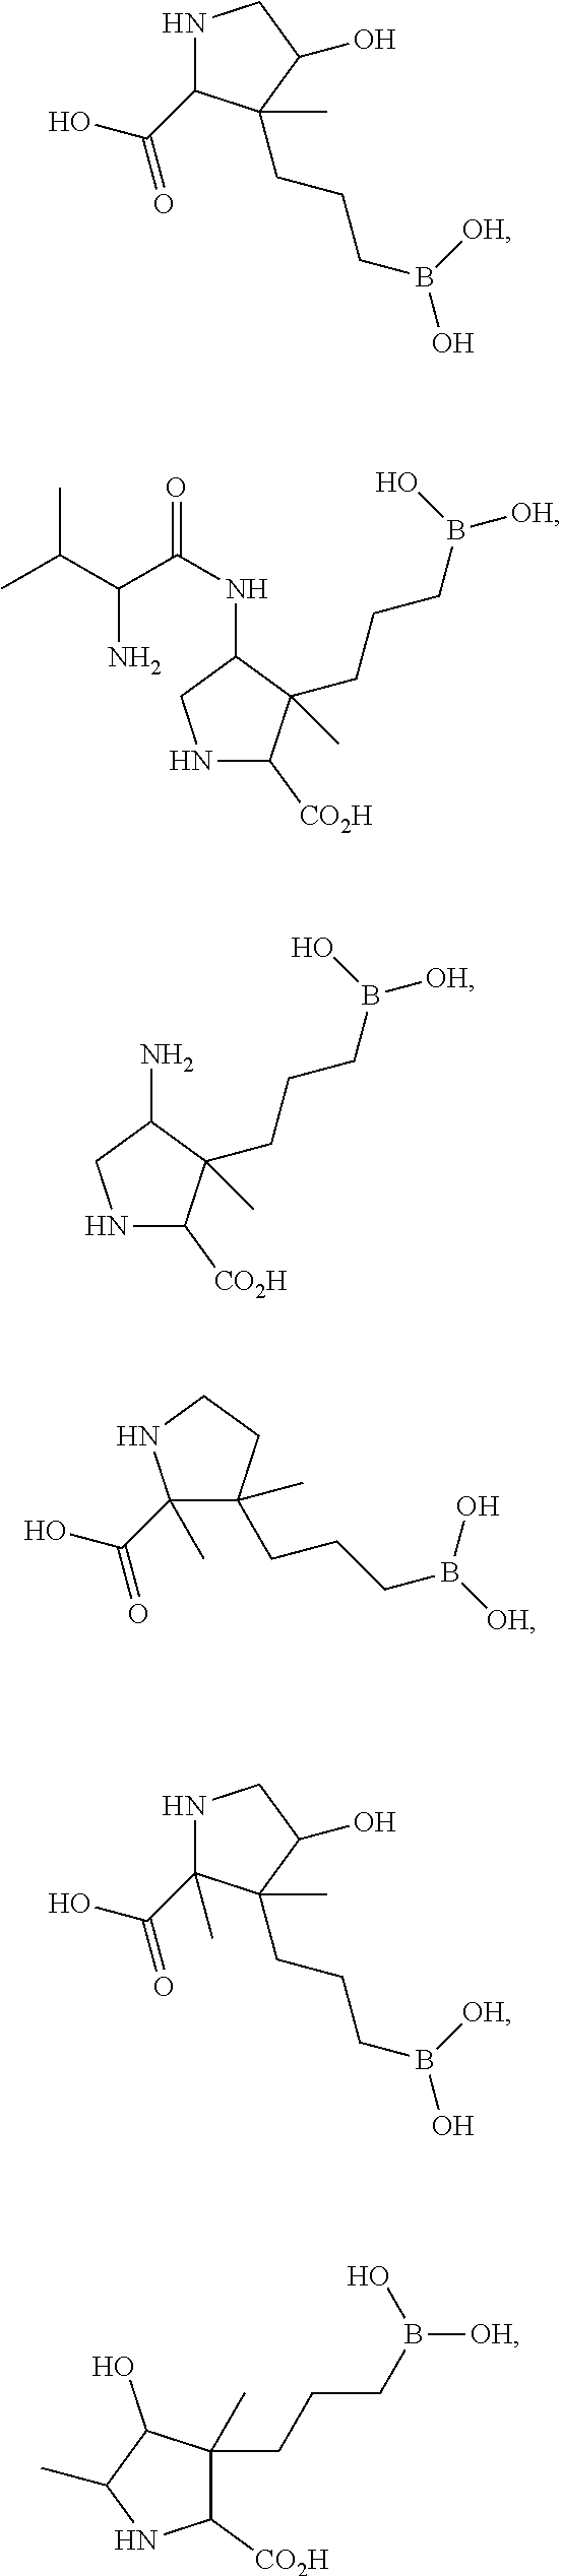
N1C(C(O)=O)C(C)(CCCB(O)[OH])C(O)C1.N1C([CO2H])C(CCCB([OH])O)(C)C(NC(=O)C(C(C)C)N)C1.N1C([CO2H])C(CCCB([OH])O)(C)C(N)C1.C1(C(O)=O)(C)C(CCCB([OH])O)(C)CCN1.N1C(C(O)=O)(C)C(C)(CCCB(O)[OH])C(O)C1.C1([CO2H])C(CCCB([OH])O)(C)C(O)C(C)N1
